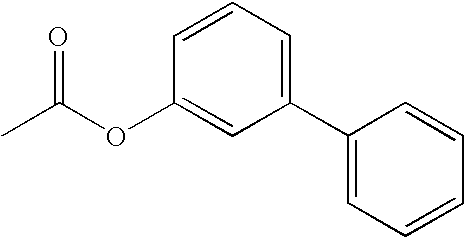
C1(OC(C)=O)=CC(C2=CC=CC=C2)=CC=C1
